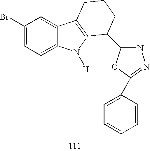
C1(Br)=CC=C2C(=C1)C1=C(N2[H])C(C2=NN=C(C3=CC=CC=C3)O2)CCC1
